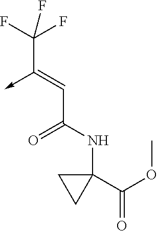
C(C(NC1(C(=O)OC)CC1)=O)=C(->C)C(F)(F)F
